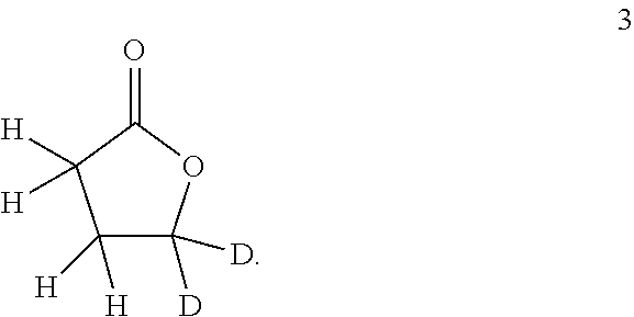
C1([H])([H])C([D])([D])OC(=O)C1([H])[H]
